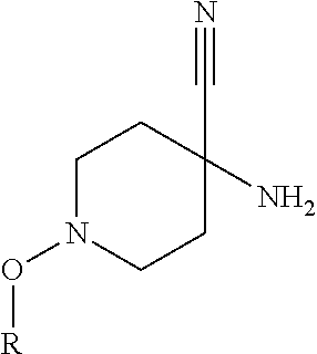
C1N(O[R])CCC(C#N)(N)C1
